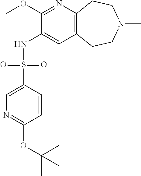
C1(OC)=NC2=C(C=C1NS(C1=CN=C(OC(C)(C)C)C=C1)(=O)=O)CCN(C)CC2
